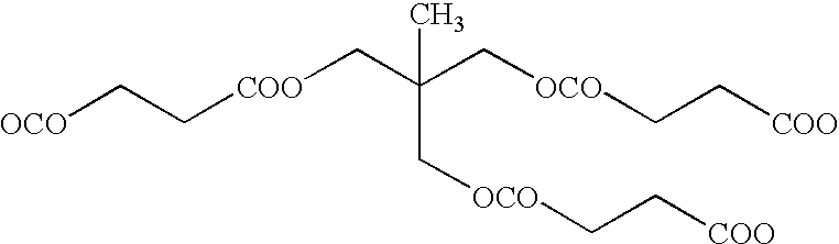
[OCO]CC[COO]CC(C[OCO]CC[COO])(C)C[OCO]CC[COO]
